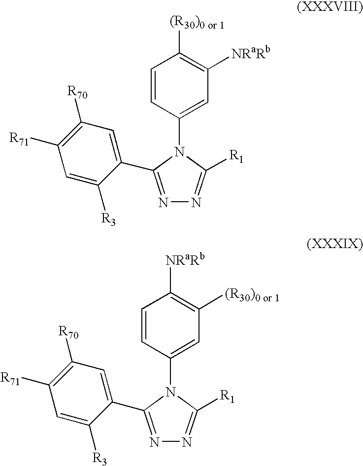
N1=C(C2=CC([R70])=C([R71])C=C2[R3])N(C2=CC([NRaRb])=C([(R30)0 or 1])C=C2)C([R1])=N1.N1=C(C2=CC([R70])=C([R71])C=C2[R3])N(C2=CC([(R30)0 or 1])=C([NRaRb])C=C2)C([R1])=N1
